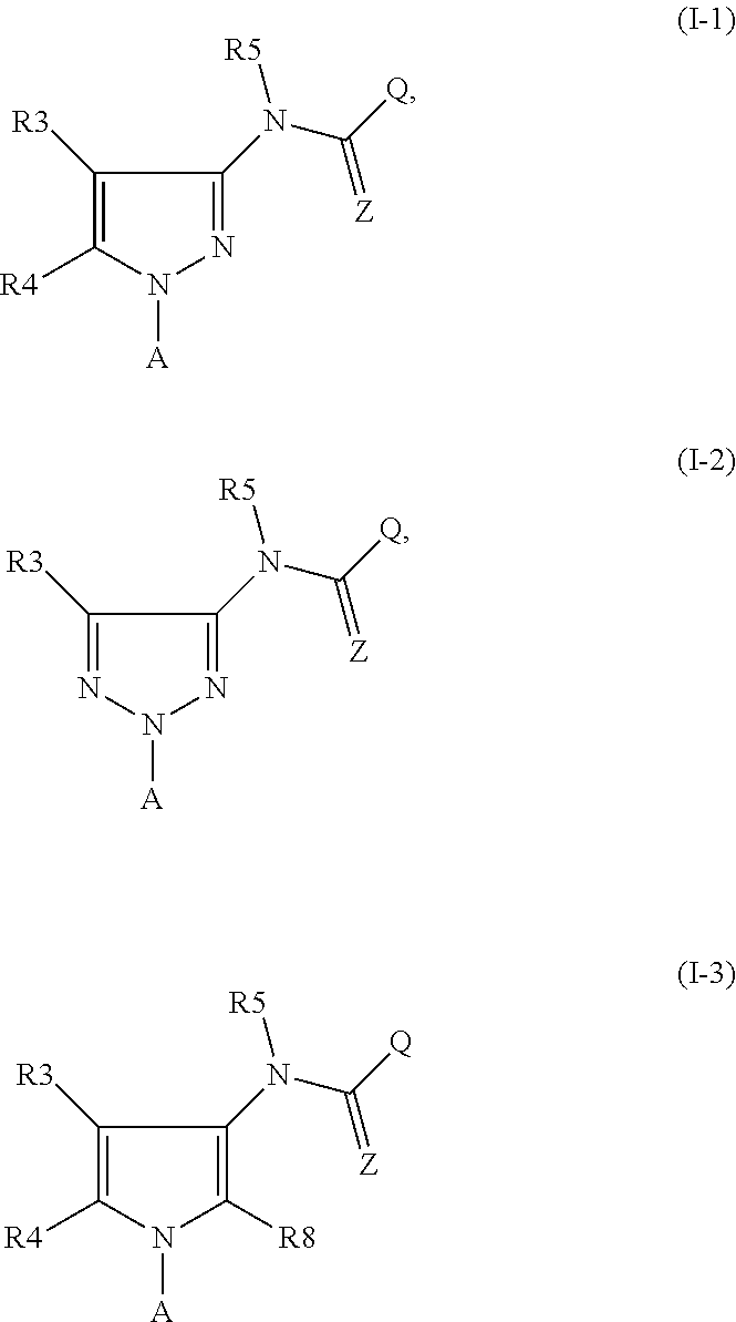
C1([R3])=C([R4])N([A])N=C1N(C([Q])=[Z])[R5].C1([R3])=NN([A])N=C1N(C([Q])=[Z])[R5].C1([R3])=C([R4])N([A])C([R8])=C1N(C([Q])=[Z])[R5]
